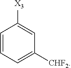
C1=CC=C([CHF2])C=C1[X3]
